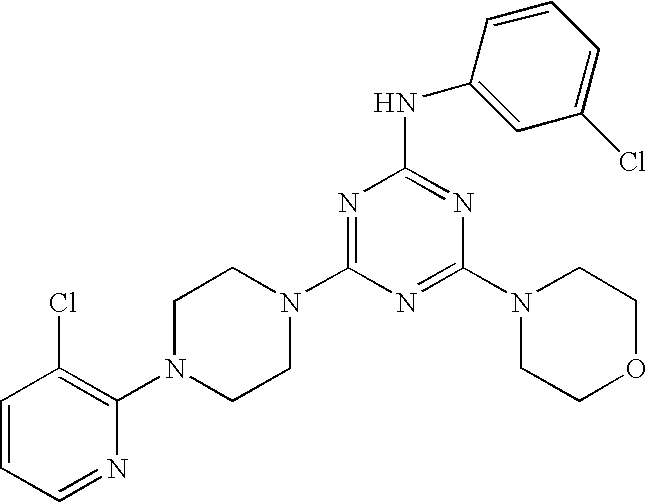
C1=CC=NC(N2CCN(C3=NC(NC4=CC(Cl)=CC=C4)=NC(N4CCOCC4)=N3)CC2)=C1Cl
